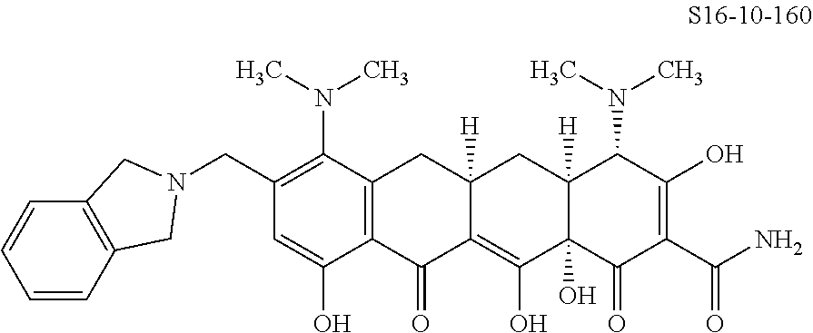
C1(CN2CC3=C(C=CC=C3)C2)=C(N(C)C)C2=C(C(O)=C1)C(=O)C1=C(O)C3(O)C([H])(CC1([H])C2)C(N(C)C)C(O)=C(C(N)=O)C3=O
